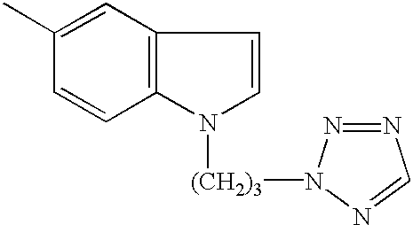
C12=C(C=C(C)C=C1)C=CN2[(CH2)3]N1N=NC=N1
